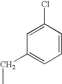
C1=C(Cl)C=CC=C1CC
